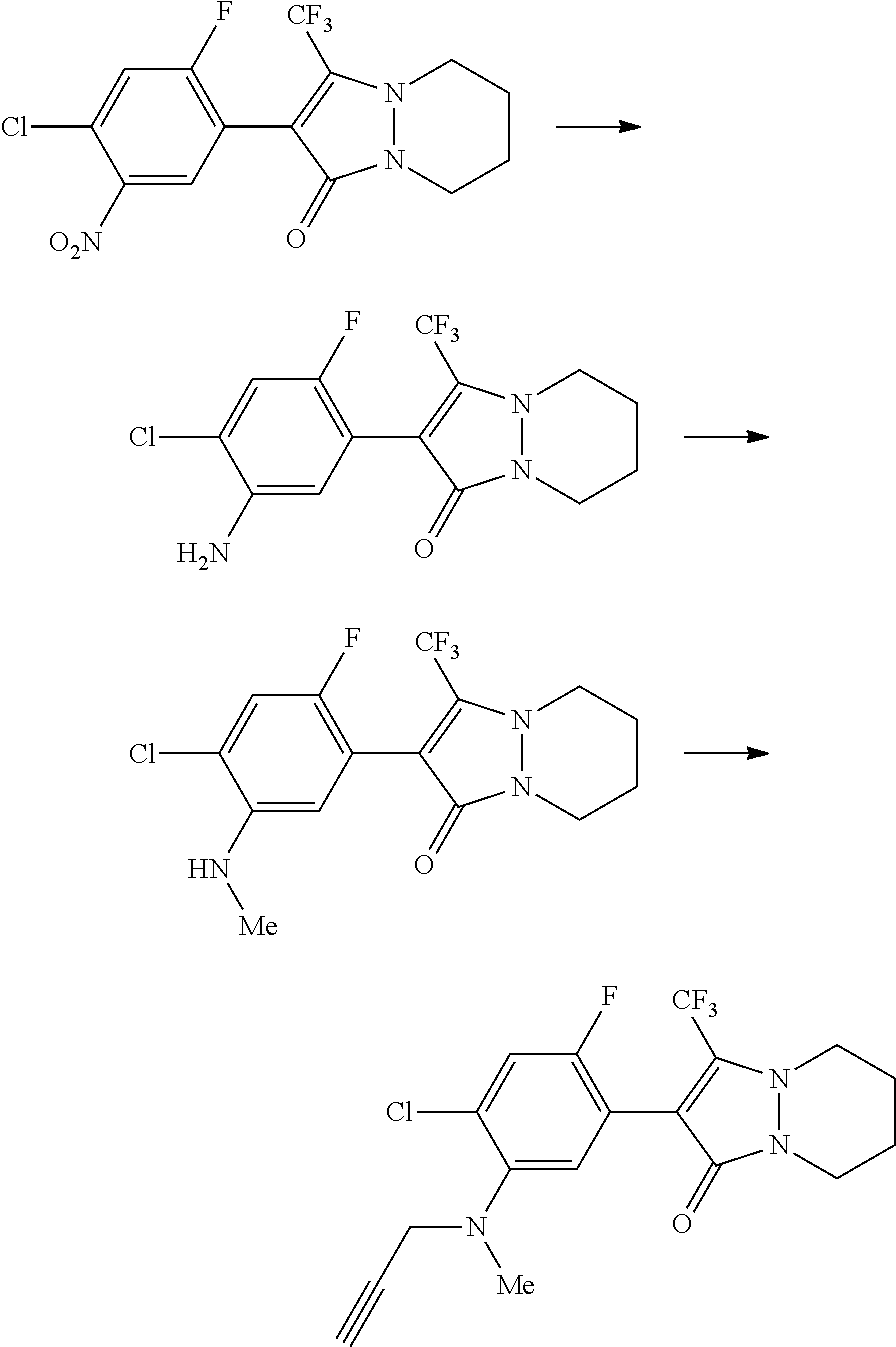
C1([O2N])=CC(C2=C([CF3])N3N(C2=O)CCCC3)=C(F)C=C1Cl.C1(N)=CC(C2=C([CF3])N3N(C2=O)CCCC3)=C(F)C=C1Cl.C1(N[Me])=CC(C2=C([CF3])N3N(C2=O)CCCC3)=C(F)C=C1Cl.C1(N([Me])CC#C)=CC(C2=C([CF3])N3N(C2=O)CCCC3)=C(F)C=C1Cl
